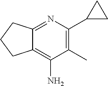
C1(C)=C(C2CC2)N=C2C(=C1N)CCC2
